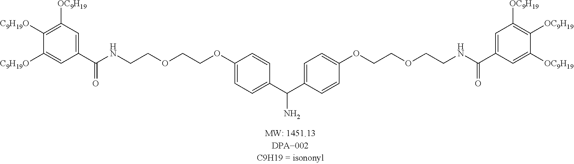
C1([C9H19O])=C([OC9H19])C=C(C(NCCOCCOC2=CC=C(C(C3=CC=C(OCCOCCNC(C4=CC([OC9H19])=C([OC9H19])C([OC9H19])=C4)=O)C=C3)N)C=C2)=O)C=C1[C9H19O]
